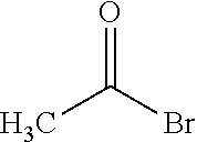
O=C(Br)C
